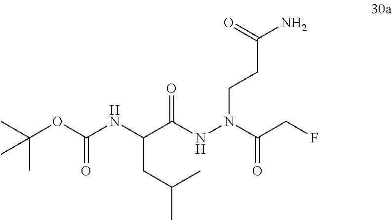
C(C(NN(CCC(N)=O)C(CF)=O)=O)(NC(OC(C)(C)C)=O)CC(C)C
